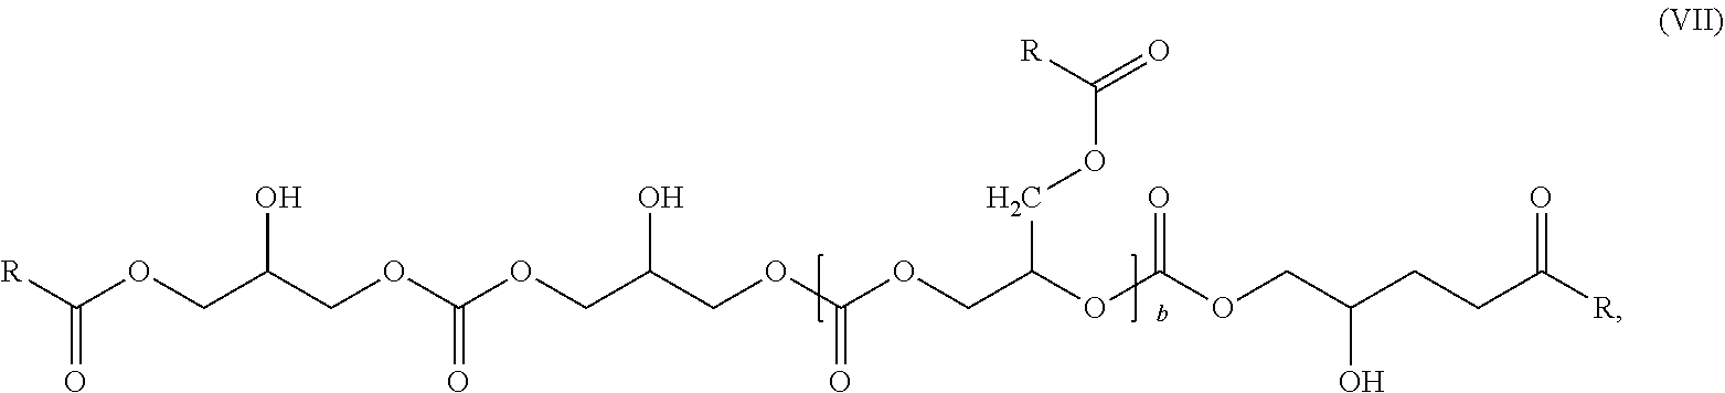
C(OCC(COC(OCC(COC(OCC(OC(OCC(CCC([R])=O)O)=O)COC([R])=O)=O)O)=O)O)([R])=O
